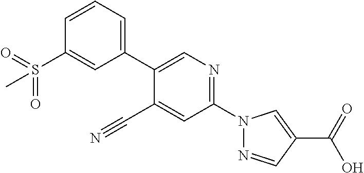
C1(C#N)=CC(N2N=CC(C(O)=O)=C2)=NC=C1C1=CC=CC(S(=O)(=O)C)=C1
